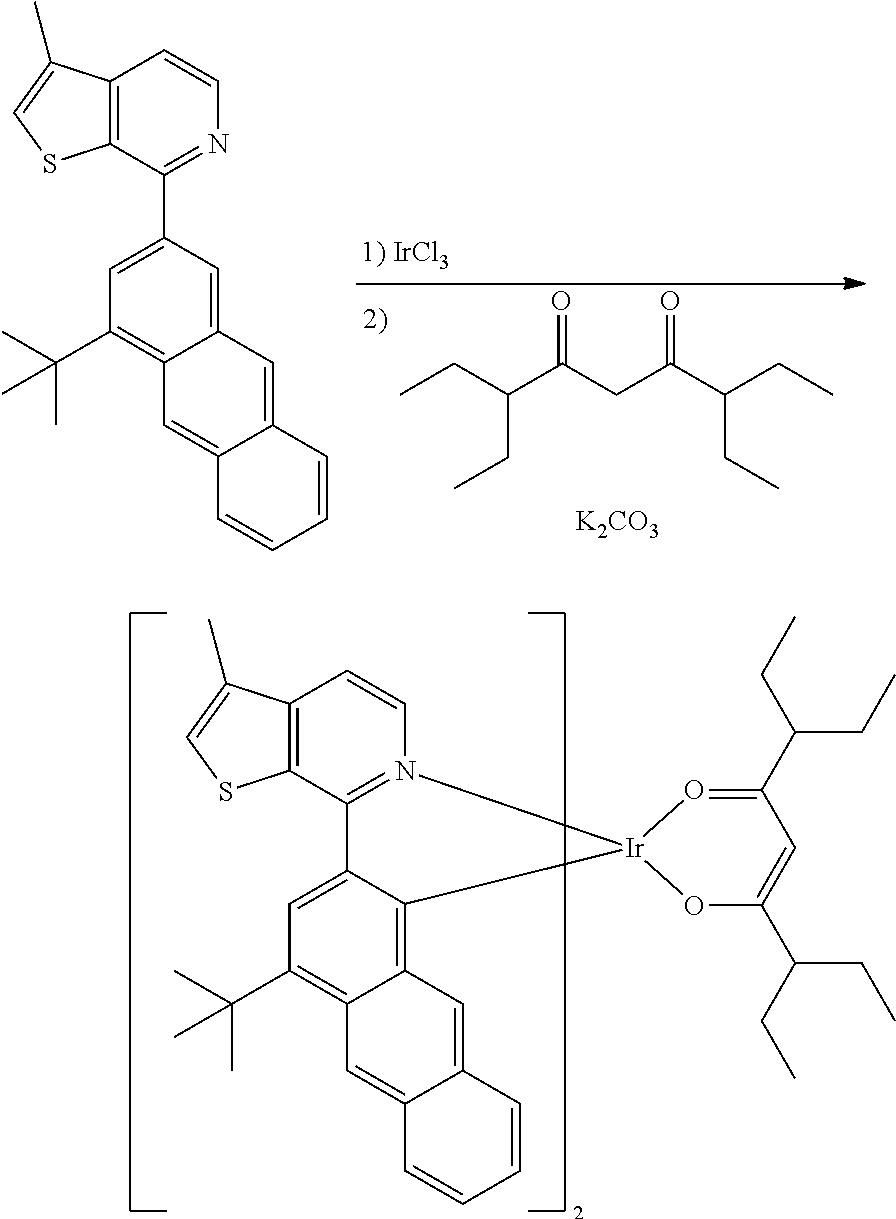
C(C(CC(C(CC)CC)=O)=O)(CC)CC.[K2CO3].C12=C(C(C3=CC(C(C)(C)C)=C4C(=C3)C=C3C(=C4)C=CC=C3)=NC=C1)SC=C2C.C12=C(C3=N(C=C1)[Ir]1(C4=C5C(=C(C(C)(C)C)C=C34)C=C3C(=C5)C=CC=C3)OC(C(CC)CC)=CC(C(CC)CC)=O1)SC=C2C
